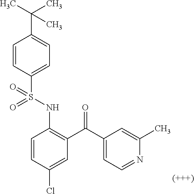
C1=CC(Cl)=CC(C(C2=CC=NC(C)=C2)=O)=C1NS(C1=CC=C(C(C)(C)C)C=C1)(=O)=O
